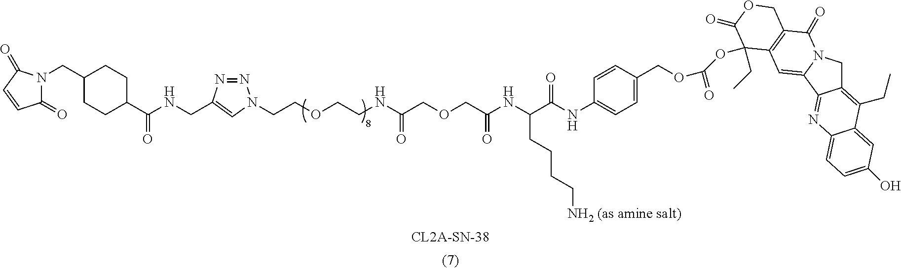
C1C2=C(CC)C3=CC(O)=CC=C3N=C2C2=CC3=C(C(=O)N12)COC(=O)C3(OC(=O)OCC1=CC=C(NC(C(NC(COCC(=O)NCCOCCN2N=NC(CNC(C3CCC(CN4C(=O)C=CC4=O)CC3)=O)=C2)=O)CCCC[NH2 (as amine salt)])=O)C=C1)CC
